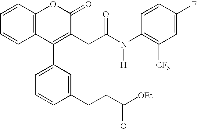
C1=CC2=C(C=C1)C(C1=CC=CC(CCC([OEt])=O)=C1)=C(CC(N(C1=C([CF3])C=C(F)C=C1)[H])=O)C(=O)O2
